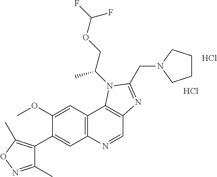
C1(OC)=CC2=C(C=C1C1=C(C)ON=C1C)N=CC1=C2N(C(COC(F)F)C)C(CN2CCCC2)=N1.Cl.Cl
